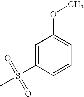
C1=C(S(=O)(=O)C)C=CC=C1OC
